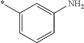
C1(*)=CC=CC(N)=C1
